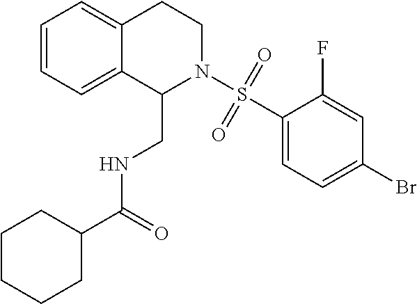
C1=CC=C2C(=C1)CCN(S(C1=CC=C(Br)C=C1F)(=O)=O)C2CNC(C1CCCCC1)=O
